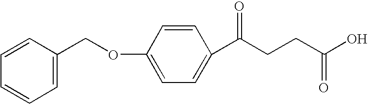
C1=C(COC2=CC=C(C(CCC(=O)O)=O)C=C2)C=CC=C1
